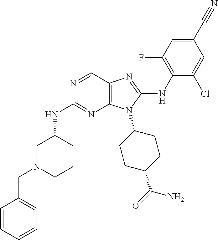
N1=CC2=C(N=C1NC1CN(CC3=CC=CC=C3)CCC1)N(C1CCC(C(=O)N)CC1)C(NC1=C(F)C=C(C#N)C=C1Cl)=N2
